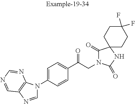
C1(C(CN2C(=O)C3(NC2=O)CCC(F)(F)CC3)=O)=CC=C(N2C=NC3=C2N=CN=C3)C=C1
